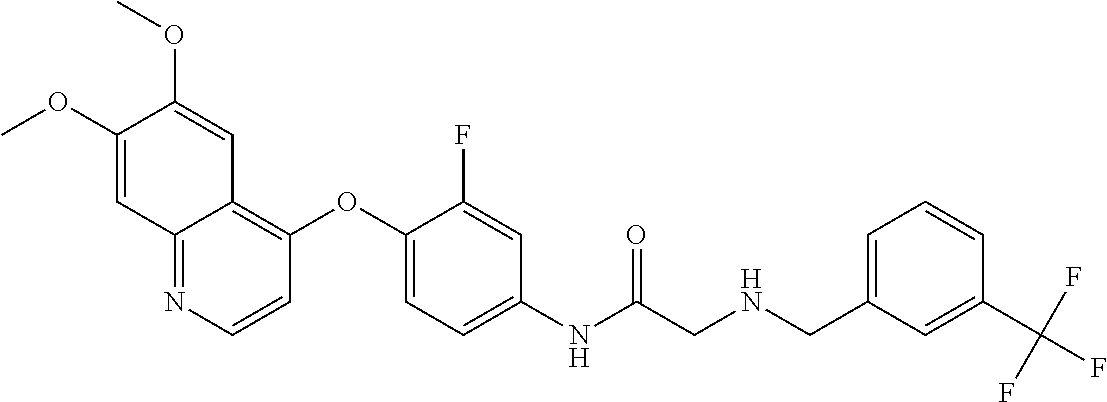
C12=NC=CC(OC3=CC=C(NC(CNCC4=CC=CC(C(F)(F)F)=C4)=O)C=C3F)=C1C=C(OC)C(OC)=C2
